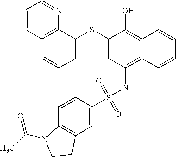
C1=CC2=C(N=C1)C(SC1=CC(NS(C3=CC4=C(C=C3)N(C(C)=O)CC4)(=O)=O)=C3C(=C1O)C=CC=C3)=CC=C2
